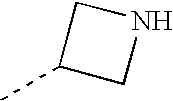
CC1CNC1
